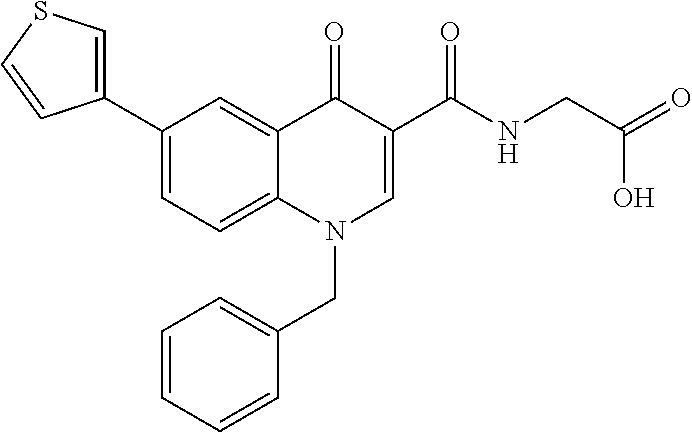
C1=C(C2=CSC=C2)C=C2C(=C1)N(CC1=CC=CC=C1)C=C(C(NCC(O)=O)=O)C2=O
